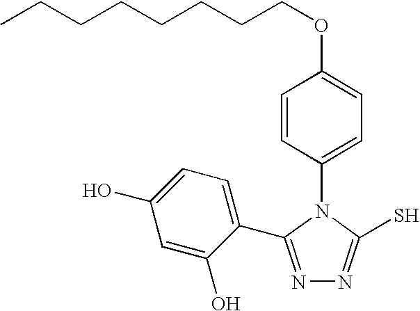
C1(N2C(S)=NN=C2C2=CC=C(O)C=C2O)=CC=C(OCCCCCCCC)C=C1
